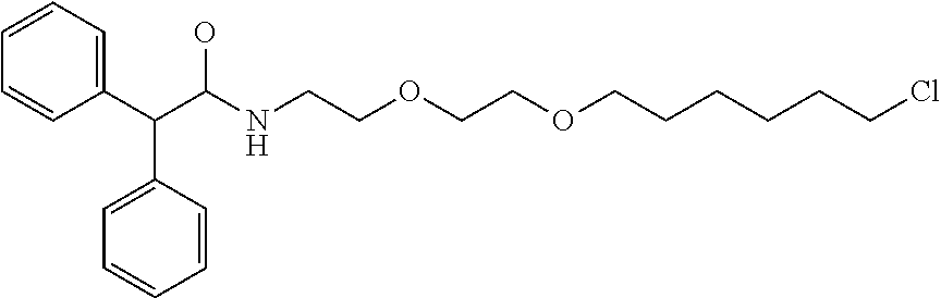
C1=CC=CC(C(C(NCCOCCOCCCCCCCl)O)C2=CC=CC=C2)=C1
